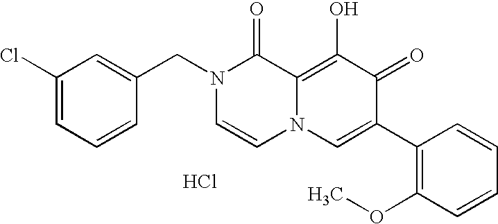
C1=C(CN2C=CN3C(=C(O)C(=O)C(C4=C(OC)C=CC=C4)=C3)C2=O)C=CC=C1Cl.Cl
